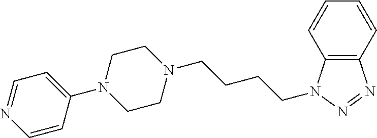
N1(C2=CC=NC=C2)CCN(CCCCN2C3=C(N=N2)C=CC=C3)CC1
